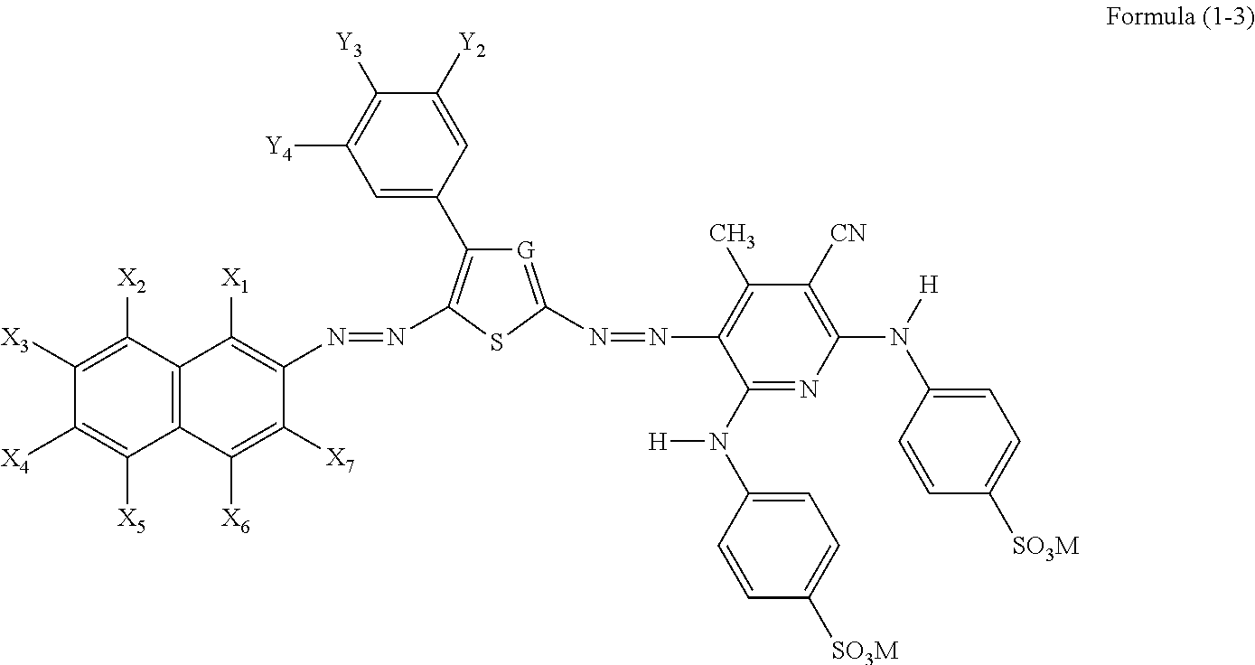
C1=C(C2=C(N=NC3=C([X1])C4=C(C([X6])=C3[X7])C([X5])=C([X4])C([X3])=C4[X2])SC(N=NC3=C(C)C([CN])=C(N([H])C4=CC=C([SO3M])C=C4)N=C3N(C3=CC=C([SO3M])C=C3)[H])=[G]2)C=C([Y2])C([Y3])=C1[Y4]
